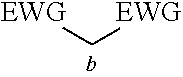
[EWG]C[EWG]
